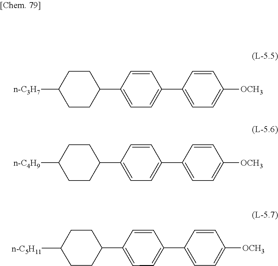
[n-C3H7]C1CCC(C2=CC=C(C3=CC=C([OCH3])C=C3)C=C2)CC1.C1=CC([OCH3])=CC=C1C1=CC=C(C2CCC([n-C4H9])CC2)C=C1.C1=CC([OCH3])=CC=C1C1=CC=C(C2CCC([n-C5H11])CC2)C=C1
